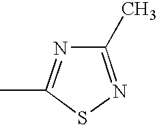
C1(C)=NSC(C)=N1
